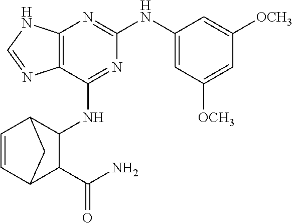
C12=C(N=C(NC3=CC([OCH3])=CC([OCH3])=C3)N=C1NC1C3C=CC(C1C(N)=O)C3)NC=N2
